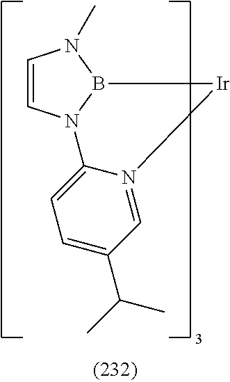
C1=CN2B(N1C)[Ir]N1=CC(C(C)C)=CC=C21
